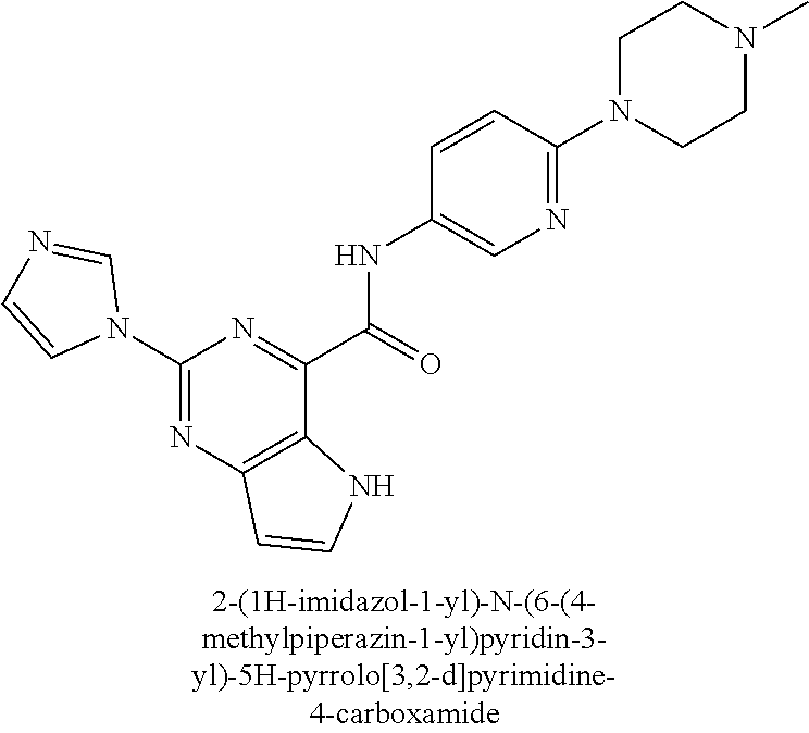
C1(N2C=NC=C2)=NC2=C(C(C(=O)NC3=CN=C(N4CCN(C)CC4)C=C3)=N1)NC=C2
